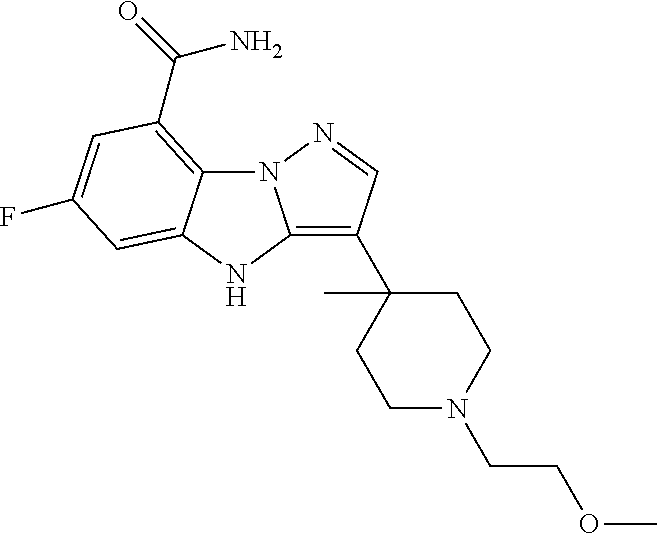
N12C3=C(C(=O)N)C=C(F)C=C3NC1=C(C1(C)CCN(CCOC)CC1)C=N2
